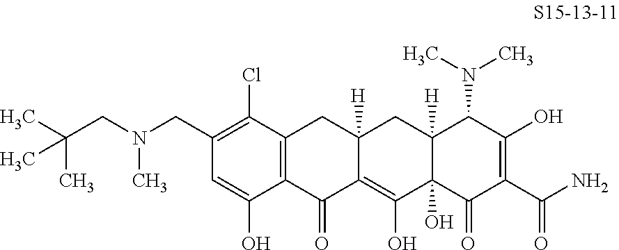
C12=C(C(=O)C3=C(O)C4(O)C([H])(CC3([H])C1)C(N(C)C)C(O)=C(C(N)=O)C4=O)C(O)=CC(CN(CC(C)(C)C)C)=C2Cl
